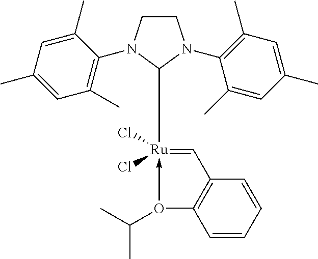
C1CN(C2=C(C)C=C(C)C=C2C)C([Ru]2(Cl)(Cl)-O(C(C)C)C3=C(C=2)C=CC=C3)N1C1=C(C)C=C(C)C=C1C
